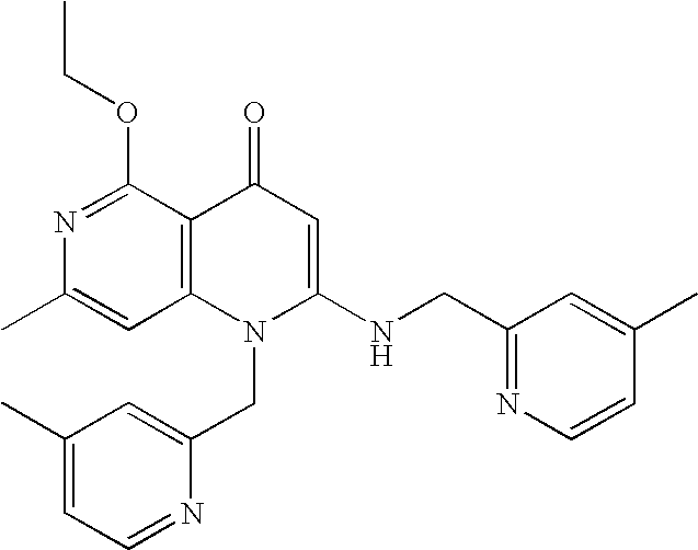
CC1=CC2=C(C(OCC)=N1)C(=O)C=C(NCC1=NC=CC(C)=C1)N2CC1=CC(C)=CC=N1
